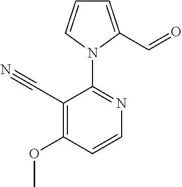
C1=C(C=O)N(C2=NC=CC(OC)=C2C#N)C=C1
